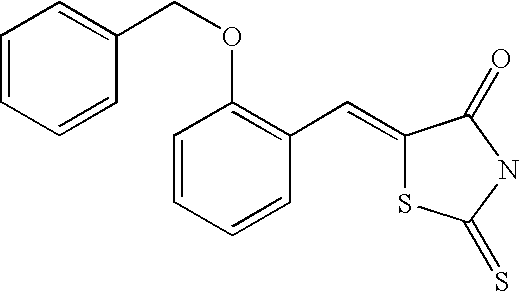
C1(OCC2=CC=CC=C2)=C(C=C2SC(=S)NC2=O)C=CC=C1
